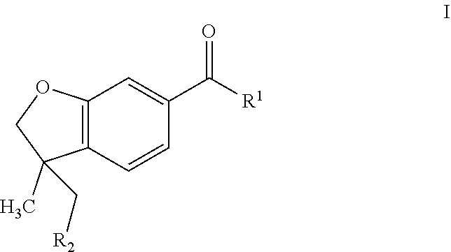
C12=C(C=CC(C([R1])=O)=C1)C(C)(C[R2])CO2
